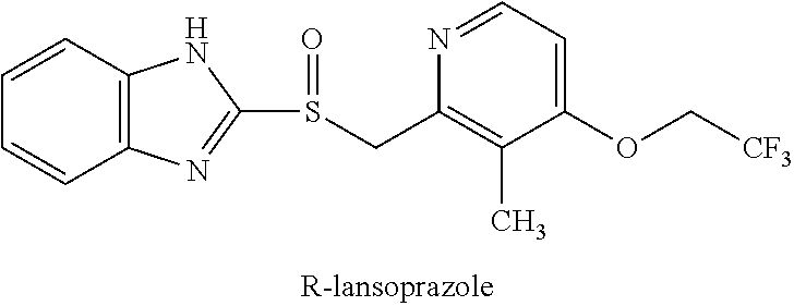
C12=C(C=CC=C1)NC(S(CC1=C(C)C(OC[CF3])=CC=N1)=O)=N2
